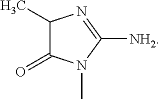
C1(C)C(=O)N(C)C([NH2])=N1
